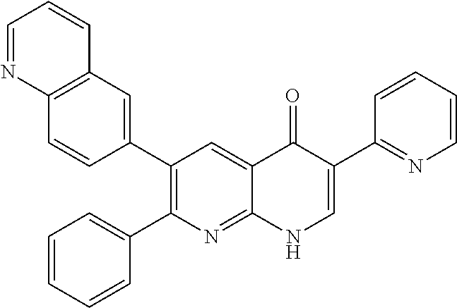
C12=C(C=C(C3=C(C4=CC=CC=C4)N=C4C(=C3)C(=O)C(C3=NC=CC=C3)=CN4)C=C1)C=CC=N2
